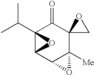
C12(C(C)C)C(C3C([Me])(C4(C1=O)CO4)O3)O2
